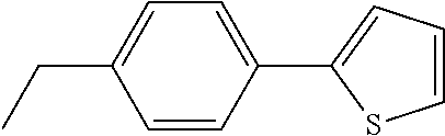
C1=CC(C2=CC=CS2)=CC=C1CC
